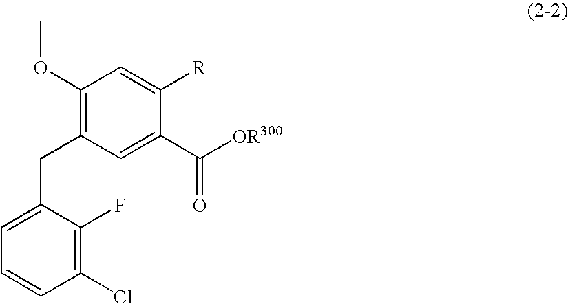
C1(OC)=C(CC2=CC=CC(Cl)=C2F)C=C(C(=O)[OR300])C([R])=C1
